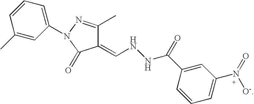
C1(=CNNC(=O)C2=CC(N(=O)[O-])=CC=C2)C(C)=NN(C2=CC=CC(C)=C2)C1=O
